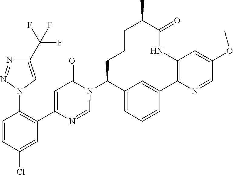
C12=CC=CC(=C1)C1=C(NC(=O)C(C)CCCC2N2C(=O)C=C(C3=C(N4C=C(C(F)(F)F)N=N4)C=CC(Cl)=C3)N=C2)C=C(OC)C=N1
